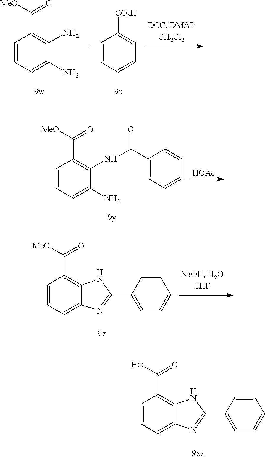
C1=CC=C2C(=C1C(O)=O)NC(C1=CC=CC=C1)=N2.C1=CC=C(N)C(N)=C1C([MeO])=O.C1=CC=CC=C1[CO2H].C1=CC=C(N)C(NC(C2=CC=CC=C2)=O)=C1C([MeO])=O.[HOAc].C1=CC=C2C(=C1C([MeO])=O)NC(C1=CC=CC=C1)=N2
